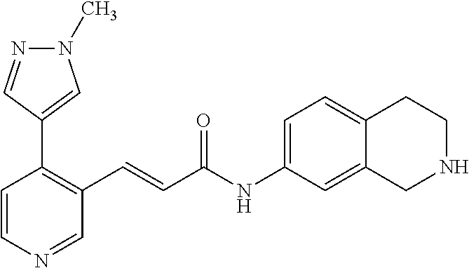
N1(C)N=CC(C2=C(C=CC(NC3=CC=C4C(=C3)CNCC4)=O)C=NC=C2)=C1
